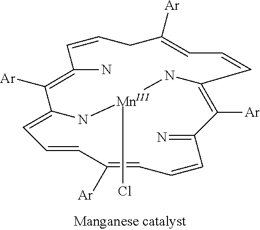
C1=CC(N)=C([Ar])C2=CC=CC([Ar])=CC=CC(=N)C([Ar])=C(C=CC=C([Ar])C1)N[Mn](Cl)N2
